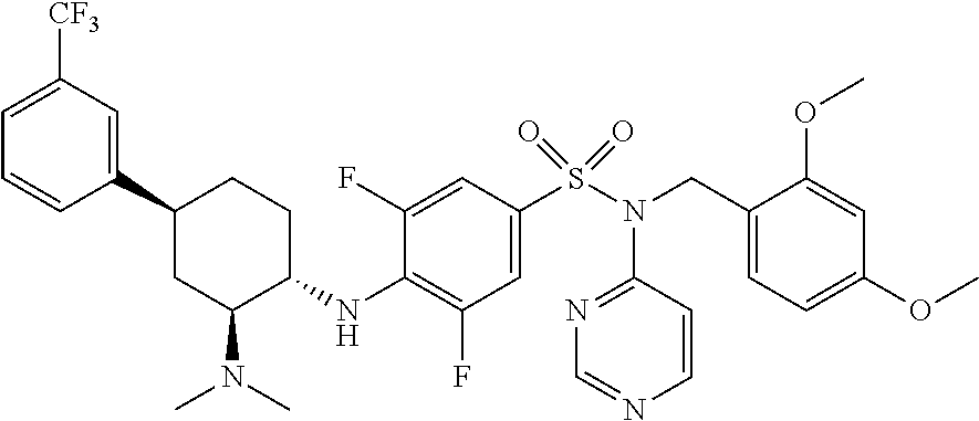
C1=CC(C2CC(N(C)C)C(NC3=C(F)C=C(S(N(C4=NC=NC=C4)CC4=CC=C(OC)C=C4OC)(=O)=O)C=C3F)CC2)=CC([CF3])=C1
